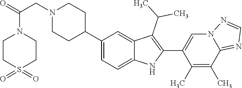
C1(C2CCN(CC(N3CCS(=O)(=O)CC3)=O)CC2)=CC=C2C(=C1)C(C(C)C)=C(C1=CN3C(=NC=N3)C(C)=C1C)N2
